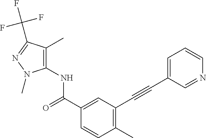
C1(C)=C(C#CC2=CC=CN=C2)C=C(C(NC2=C(C)C(C(F)(F)F)=NN2C)=O)C=C1
